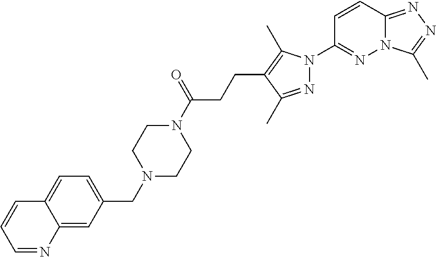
N12C(=NN=C1C)C=CC(N1N=C(C)C(CCC(N3CCN(CC4=CC=C5C(=C4)N=CC=C5)CC3)=O)=C1C)=N2
